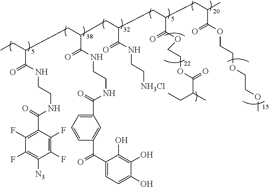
CCC(CC(C(NCCNC(C1=CC=CC(C(C2=CC=C(O)C(O)=C2O)=O)=C1)=O)=O)CC(C(NCC[NH3Cl])=O)CC(C(OCCOC(C(C)CC)=O)=O)CC(C(OCCOCCOC)=O)C)C(NCCNC(=O)C1=C(F)C(F)=C([N3])C(F)=C1F)=O
